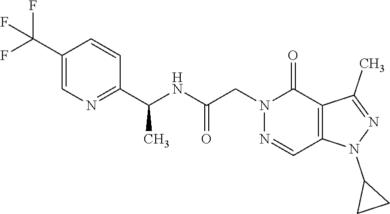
N1=CC2=C(C(=O)N1CC(NC(C1=NC=C(C(F)(F)F)C=C1)C)=O)C(C)=NN2C1CC1
